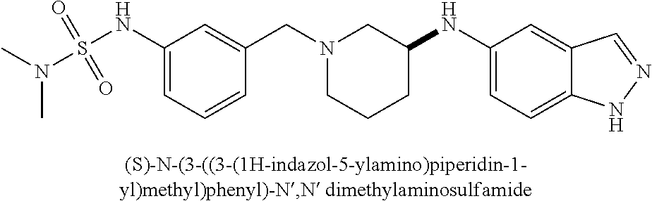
C(N1CCCC(NC2=CC=C3C(=C2)C=NN3)C1)C1=CC(NS(N(C)C)(=O)=O)=CC=C1
